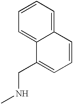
C1=CC=C2C(=C1)C=CC=C2CNC
